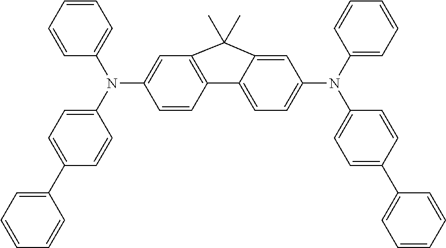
C12=C(C=C(N(C3=CC=CC=C3)C3=CC=C(C4=CC=CC=C4)C=C3)C=C1)C(C)(C)C1=CC(N(C3=CC=CC=C3)C3=CC=C(C4=CC=CC=C4)C=C3)=CC=C21
